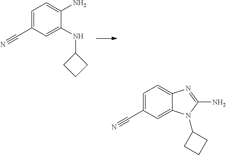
C1=C(C#N)C=C(NC2CCC2)C(N)=C1.C1=C(C#N)C=C2C(=C1)N=C(N)N2C1CCC1
